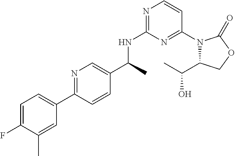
C1(C(C)NC2=NC=CC(N3C(C(O)C)COC3=O)=N2)=CN=C(C2=CC=C(F)C(C)=C2)C=C1
